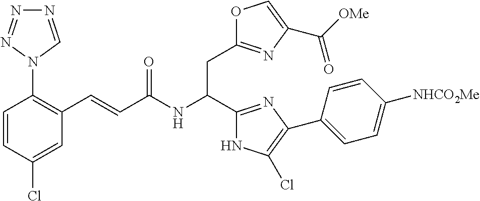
C(NC(CC1=NC(C(=O)[OMe])=CO1)C1=NC(C2=CC=C([NHCO2Me])C=C2)=C(Cl)N1)(=O)C=CC1=C(N2N=NN=C2)C=CC(Cl)=C1
